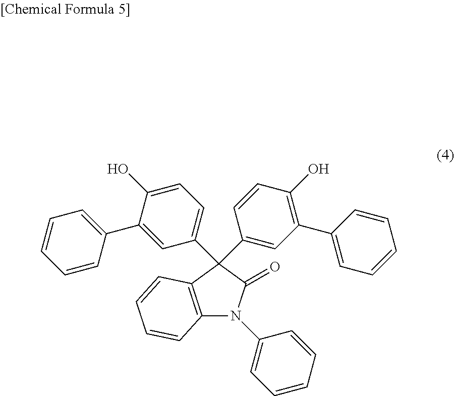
C12=C(C=CC=C1)C(C1=CC(C3=CC=CC=C3)=C(O)C=C1)(C1=CC=C(O)C(C3=CC=CC=C3)=C1)C(=O)N2C1=CC=CC=C1
